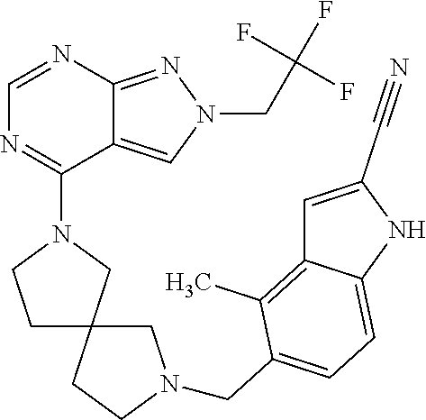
C1=NC2=NN(CC(F)(F)F)C=C2C(N2CC3(CC2)CN(CC2=CC=C4NC(C#N)=CC4=C2C)CC3)=N1
